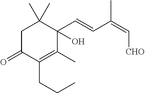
C1C(=O)C(CCC)=C(C)C(C=CC(=C[CHO])C)(O)C1(C)C
